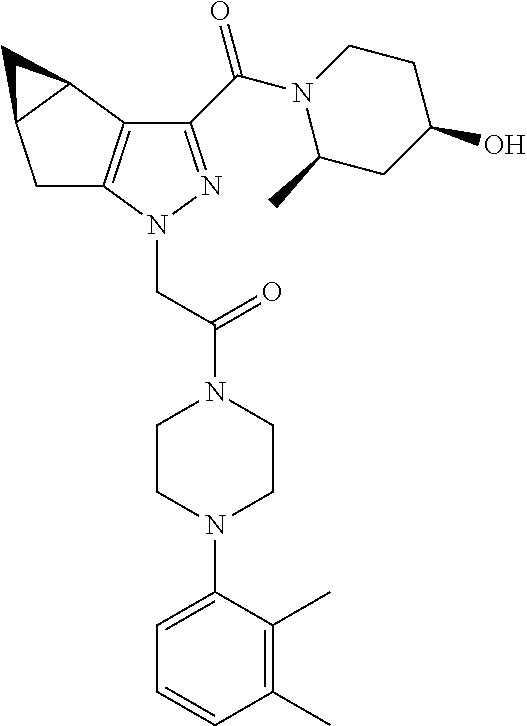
C1C2=C(C3C1C3)C(C(=O)N1C(C)CC(O)CC1)=NN2CC(N1CCN(C2=CC=CC(C)=C2C)CC1)=O
